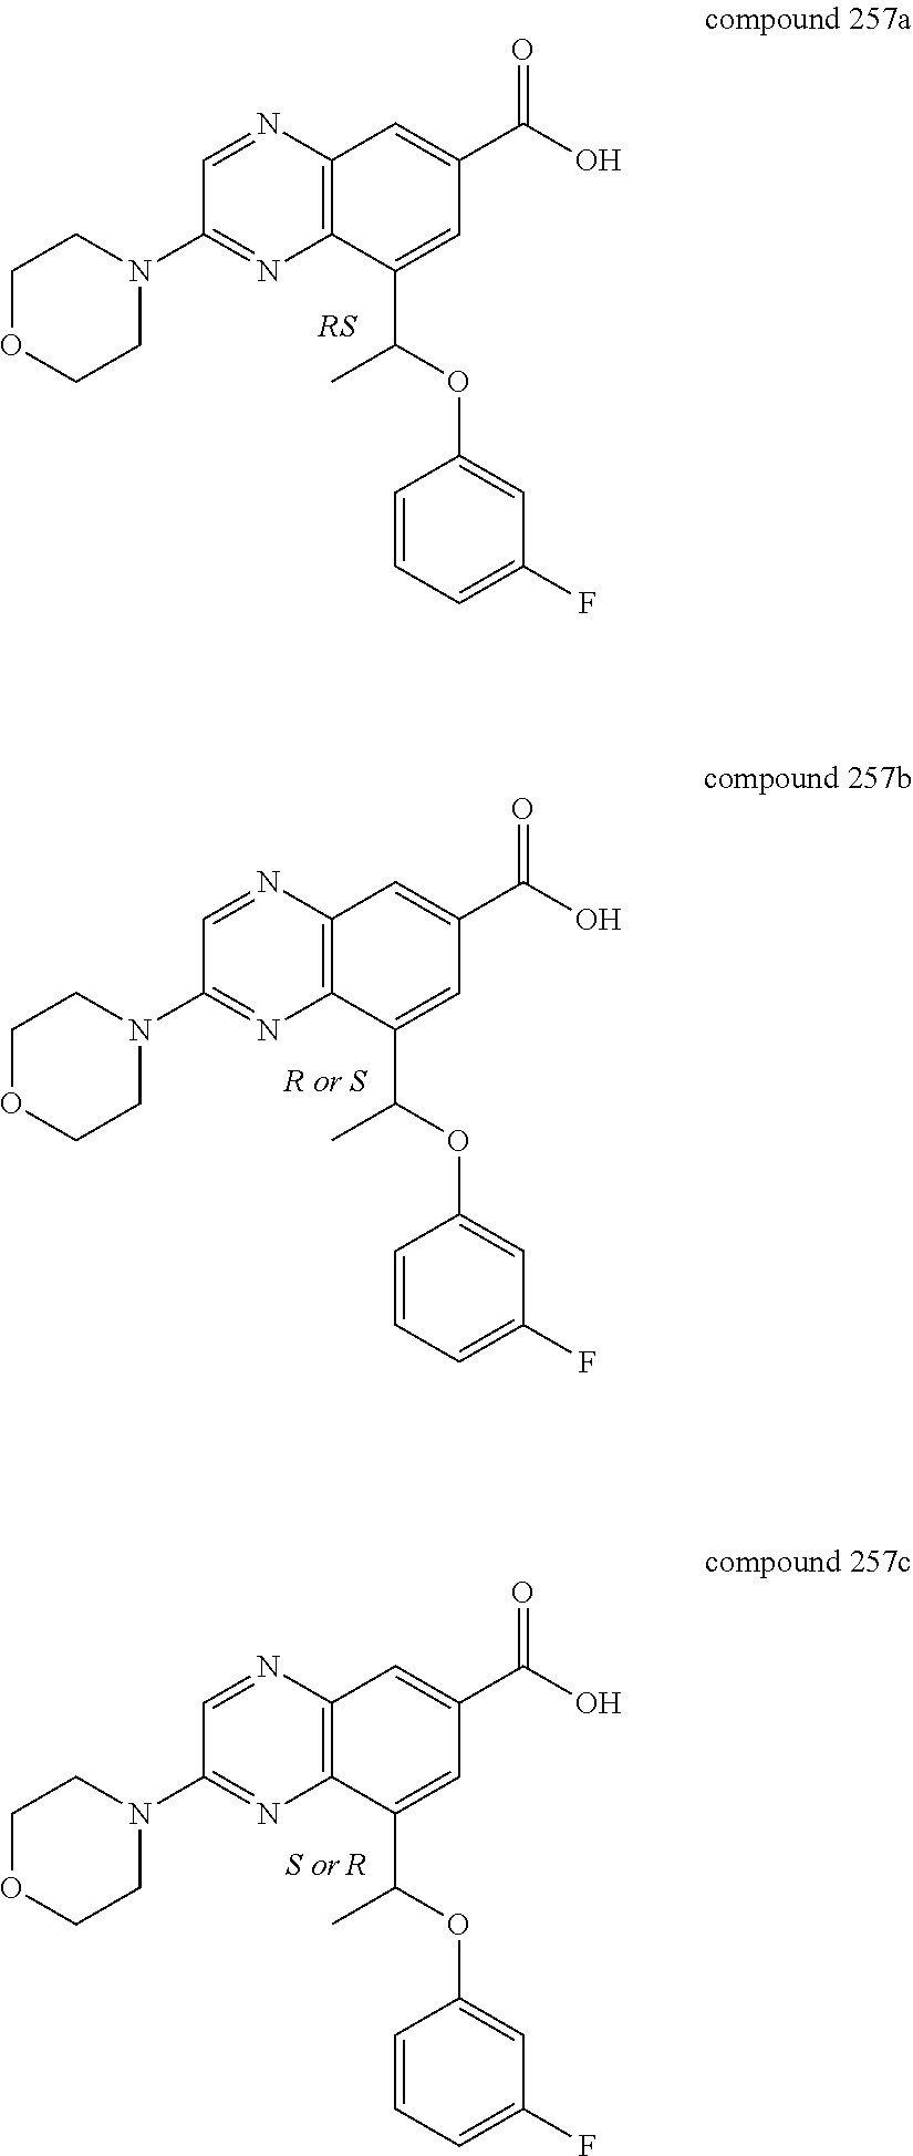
C1OCCN(C2=NC3=C(N=C2)C=C(C(O)=O)C=C3C(OC2=CC(F)=CC=C2)C)C1.C1OCCN(C2=NC3=C(N=C2)C=C(C(O)=O)C=C3C(OC2=CC(F)=CC=C2)C)C1.C1OCCN(C2=NC3=C(N=C2)C=C(C(O)=O)C=C3C(OC2=CC(F)=CC=C2)C)C1
